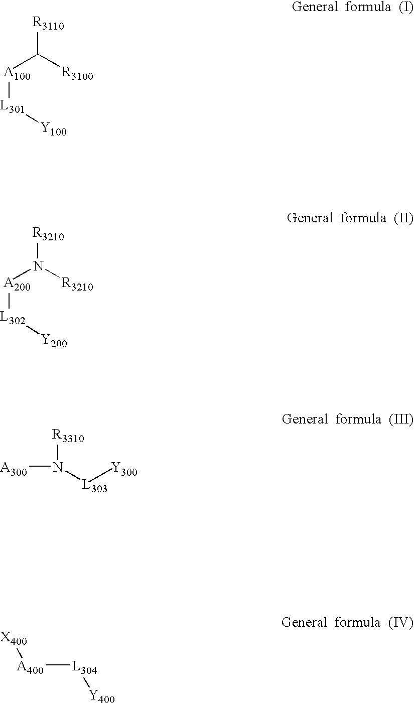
[A100]([L301][Y100])C([R3100])[R3110].[A200]([L302][Y200])N([R3210])[R3210].[R3310]N([A300])[L303][Y300].[A400]([L304][Y400])[X400]
